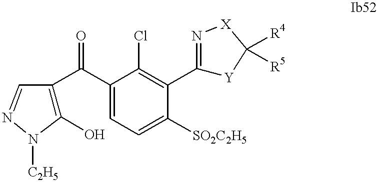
C1(O)=C(C(C2=CC=C([SO2C2H5])C(C3=N[X]C([R4])([R5])[Y]3)=C2Cl)=O)C=NN1[C2H5]
